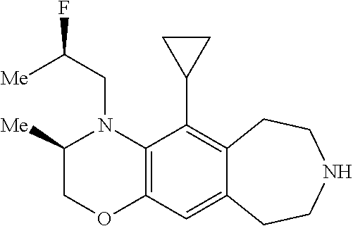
N1(CC(F)[Me])C2=C(OCC1[Me])C=C1C(=C2C2CC2)CCNCC1
